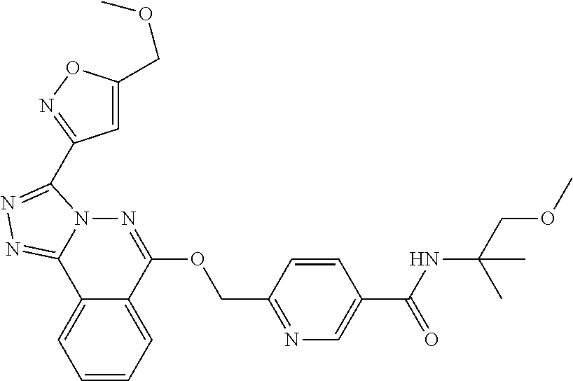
C1=CC=C2C(=C1)C1=NN=C(C3=NOC(COC)=C3)N1N=C2OCC1=NC=C(C(NC(COC)(C)C)=O)C=C1
